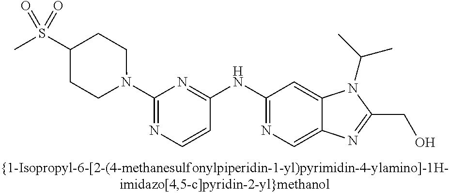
C(C1=NC2=CN=C(NC3=NC(N4CCC(S(=O)(C)=O)CC4)=NC=C3)C=C2N1C(C)C)O
